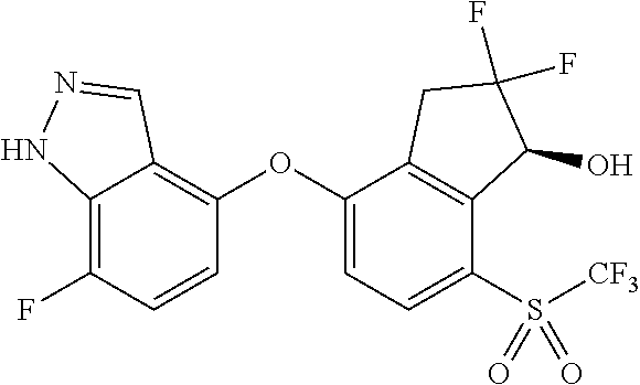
C12=C(F)C=CC(OC3=CC=C(S([CF3])(=O)=O)C4=C3CC(F)(F)C4O)=C1C=NN2
